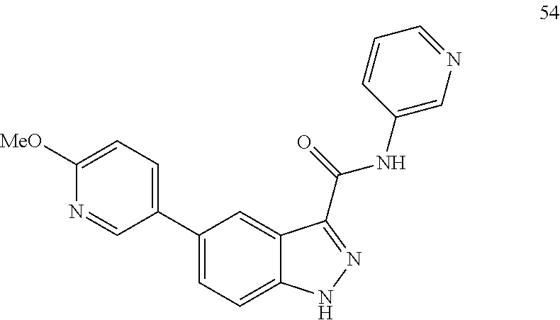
C1(C2=CC=C([MeO])N=C2)=CC=C2C(=C1)C(C(NC1=CN=CC=C1)=O)=NN2
